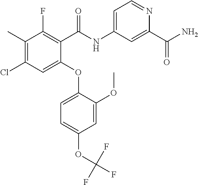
C1(C)=C(Cl)C=C(OC2=CC=C(OC(F)(F)F)C=C2OC)C(C(NC2=CC=NC(C(N)=O)=C2)=O)=C1F
